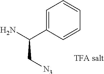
C1=C(C(N)C[N3])C=CC=C1
